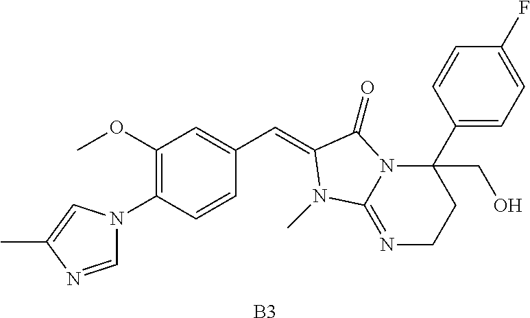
C1=NC(C)=CN1C1=C(OC)C=C(C=C2C(=O)N3C(C4=CC=C(F)C=C4)(CO)CCN=C3N2C)C=C1.[B3]
